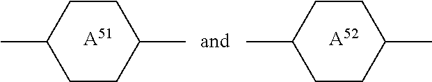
C1(C)CCC(C)CC1.[A52].C1(C)CCC(C)CC1.[A51]
